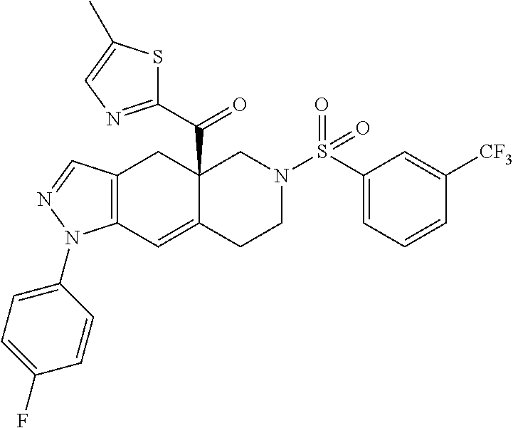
C12(C(C3=NC=C(C)S3)=O)C(=CC3=C(C1)C=NN3C1=CC=C(F)C=C1)CCN(S(C1=CC=CC([CF3])=C1)(=O)=O)C2
